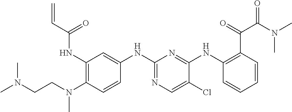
C1(NC(C=C)=O)=C(N(CCN(C)C)C)C=CC(NC2=NC=C(Cl)C(NC3=C(C(=O)C(N(C)C)=O)C=CC=C3)=N2)=C1
